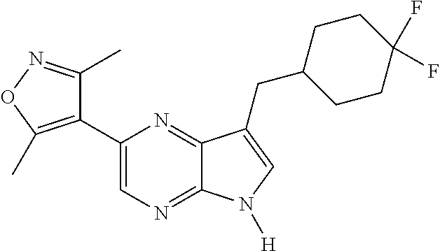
C12=NC=C(C3=C(C)ON=C3C)N=C1C(CC1CCC(F)(F)CC1)=CN2[H]
